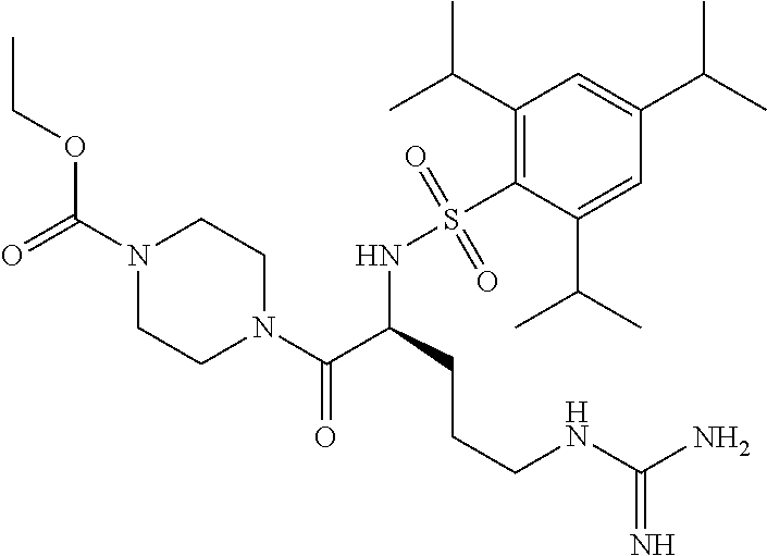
N1(C(=O)OCC)CCN(C(C(CCCNC(N)=N)NS(C2=C(C(C)C)C=C(C(C)C)C=C2C(C)C)(=O)=O)=O)CC1
